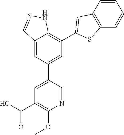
C12=CC(C3=CC(C(O)=O)=C(OC)N=C3)=CC(C3=CC4=C(C=CC=C4)S3)=C1NN=C2
